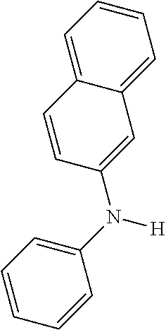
C12=CC=CC=C1C=CC(N(C1=CC=CC=C1)[H])=C2
